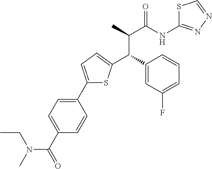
C1(C2=CC=C(C(C3=CC(F)=CC=C3)C(C)C(NC3=NN=CS3)=O)S2)=CC=C(C(=O)N(C)CC)C=C1
